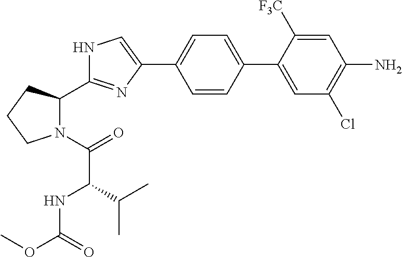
C1=CC(C2=CC(Cl)=C(N)C=C2[F3C])=CC=C1C1=CNC(C2N(C(=O)C(NC(OC)=O)C(C)C)CCC2)=N1
